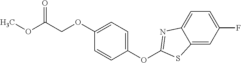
C1(OC2=NC3=CC=C(F)C=C3S2)=CC=C(OCC(OC)=O)C=C1
